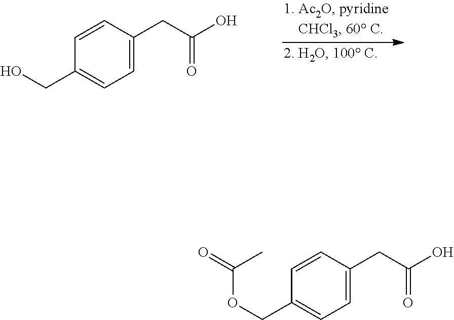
C1=CC(CC(=O)O)=CC=C1CO.C1=CC(CC(=O)O)=CC=C1COC(=O)C
